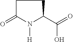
C1C(=O)N([H])C(C(=O)O)C1
